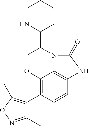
C12=C(C3=C(C)ON=C3C)C=CC3=C1N(C(C1CCCCN1)CO2)C(=O)N3
